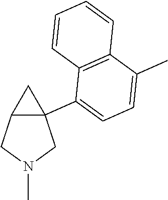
C12C(C3=CC=C(C)C4=C3C=CC=C4)(CN(C)C1)C2
